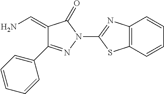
C1(C2=NN(C3=NC4=C(S3)C=CC=C4)C(=O)C2=CN)=CC=CC=C1
